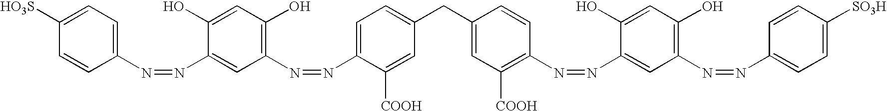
C1=CC(N=NC2=CC(N=NC3=CC=C(CC4=CC([COOH])=C(N=NC5=CC(N=NC6=CC=C([SO3H])C=C6)=C(O)C=C5O)C=C4)C=C3[COOH])=C(O)C=C2O)=CC=C1[HO3S]
